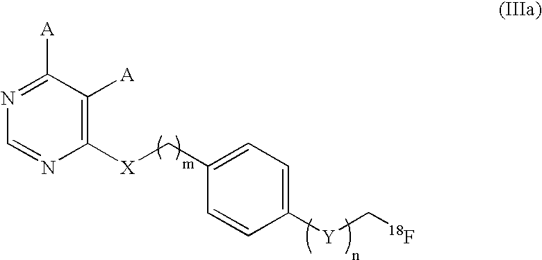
N1=C([A])C([A])=C([X]CC2=CC=C([Y]C[18F])C=C2)N=C1
